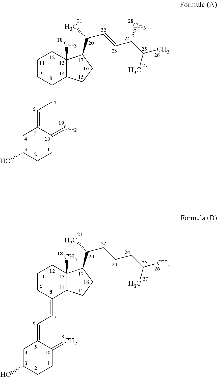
C1C(O)CCC(=C)C1=CC=C1C2C(C)(CCC1)C(C(C)C=CC(C(C)C)C)CC2.C1C(O)CCC(=C)C1=CC=C1C2C(C)(CCC1)C(C(C)CCCC(C)C)CC2
